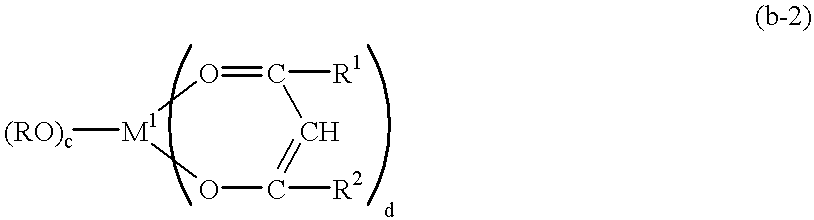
[(RO)c][M1]1O=C([R1])C=C([R2])O1
